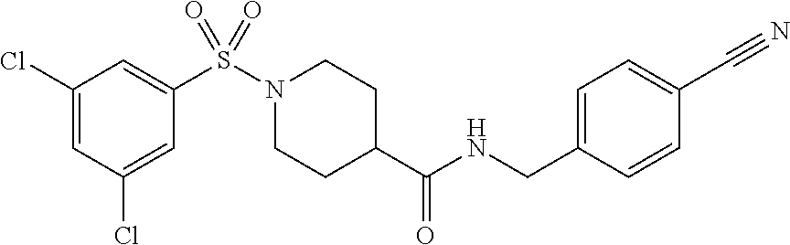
C1(Cl)=CC(Cl)=CC(S(N2CCC(C(NCC3=CC=C(C#N)C=C3)=O)CC2)(=O)=O)=C1
